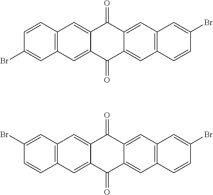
C1=CC2=C(C=C1Br)C=C1C(=C2)C(=O)C2=CC3=C(C=C2C1=O)C=CC(Br)=C3.C1(Br)=CC2=C(C=C1)C=C1C(=C2)C(=O)C2=CC3=C(C=C2C1=O)C=CC(Br)=C3
